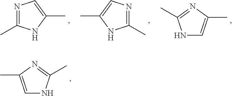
N1C=C(C)N=C1C.N1=C(C)NC(C)=C1.N1=C(C)NC(C)=C1.N1C=C(C)N=C1C
